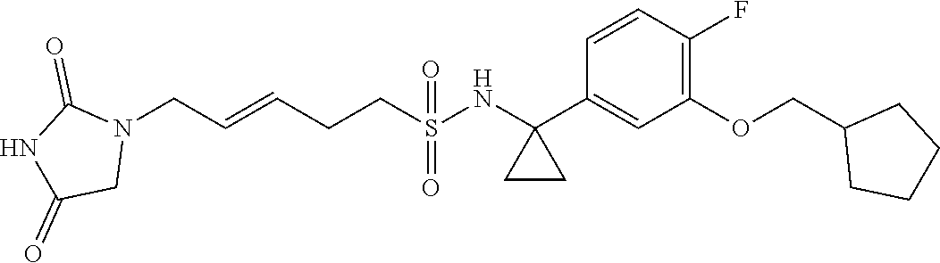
N1(CC=CCCS(=O)(=O)NC2(C3=CC(OCC4CCCC4)=C(F)C=C3)CC2)C(=O)NC(=O)C1
